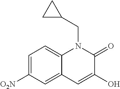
C1=C([O2N])C=C2C(=C1)N(CC1CC1)C(=O)C(O)=C2
